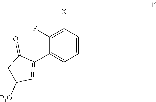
C1([X])=C(F)C(C2=CC([P1O])CC2=O)=CC=C1
